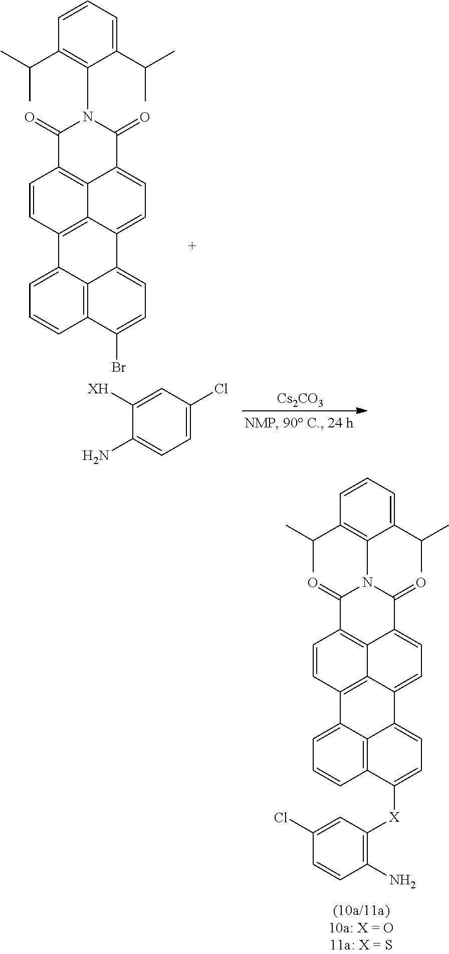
C1=CC(C(C)C)=C(N2C(=O)C3=C4C(=CC=C5C4=C(C=C3)C3=CC=CC4=C3C5=CC=C4Br)C2=O)C(C(C)C)=C1.[Cs2CO3].C1=C([XH])C(N)=CC=C1Cl.C1=CC(C(C)C)=C(N2C(=O)C3=C4C(=CC=C5C4=C(C=C3)C3=CC=CC4=C3C5=CC=C4[X]C3=C(N)C=CC(Cl)=C3)C2=O)C(C(C)C)=C1
